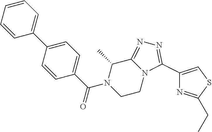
C1=C(C2=CC=CC=C2)C=CC(C(N2CCN3C(=NN=C3C3=CSC(CC)=N3)C2C)=O)=C1
